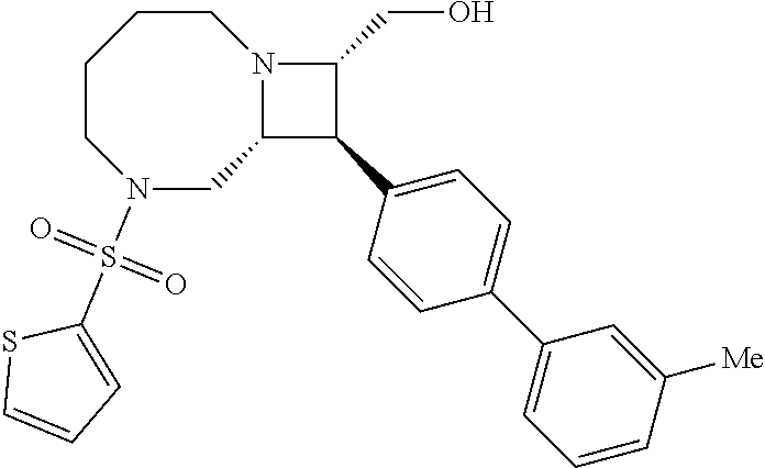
C1CN(S(=O)(=O)C2=CC=CS2)CC2N(CC1)C(CO)C2C1=CC=C(C2=CC=CC([Me])=C2)C=C1
